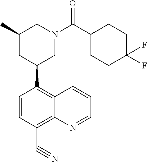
C1(C)CC(C2=C3C(=C(C#N)C=C2)N=CC=C3)CN(C(C2CCC(F)(F)CC2)=O)C1
